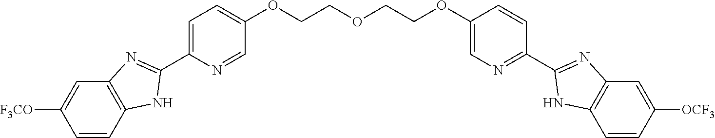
C1=CC2=C(C=C1[F3CO])N=C(C1=CC=C(OCCOCCOC3=CN=C(C4=NC5=C(C=CC([OCF3])=C5)N4)C=C3)C=N1)N2
